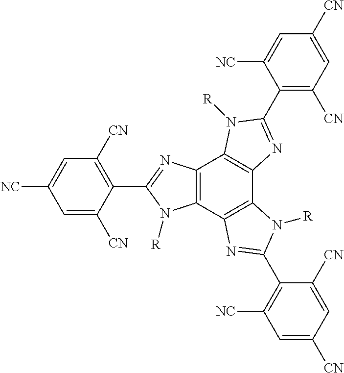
C12=C(C3=C(C4=C1N([R])C(C1=C([CN])C=C([CN])C=C1[NC])=N4)N([R])C(C1=C([NC])C=C([CN])C=C1[CN])=N3)N([R])C(C1=C([CN])C=C([NC])C=C1[CN])=N2
